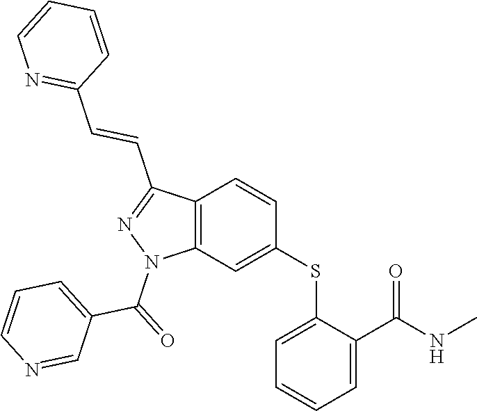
C1(SC2=CC3=C(C=C2)C(C=CC2=NC=CC=C2)=NN3C(=O)C2=CC=CN=C2)=CC=CC=C1C(NC)=O
